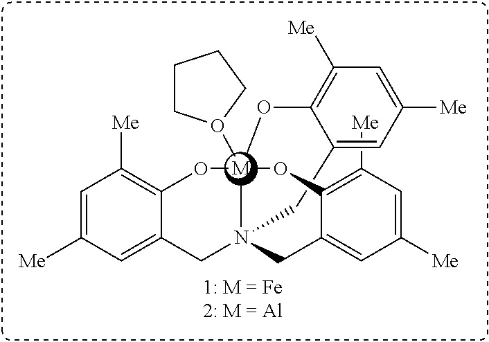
C1=C([Me])C=C2C(=C1[Me])O[M]13(O4CCCC4)N(C2)(CC2=CC([Me])=CC([Me])=C2O1)CC1=CC([Me])=CC([Me])=C1O3
